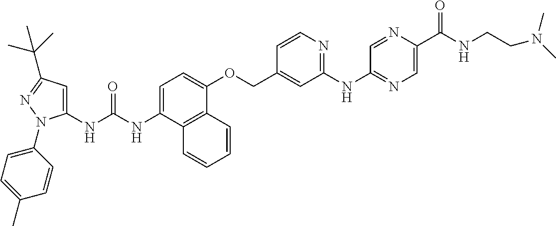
N(C(NC1=CC(C(C)(C)C)=NN1C1=CC=C(C)C=C1)=O)C1=CC=C(OCC2=CC(NC3=NC=C(C(NCCN(C)C)=O)N=C3)=NC=C2)C2=C1C=CC=C2
